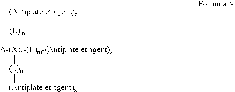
[A-(X)n-(L)m-(Antiplatelet agent)z]([(L)m][(Antiplatelet agent)z])[(L)m][(Antiplatelet agent)z]
